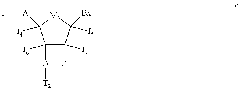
C1([J6])(O[T2])C([J7])([G])C([J5])([Bx1])[M3]C1([J4])[A][T1]
